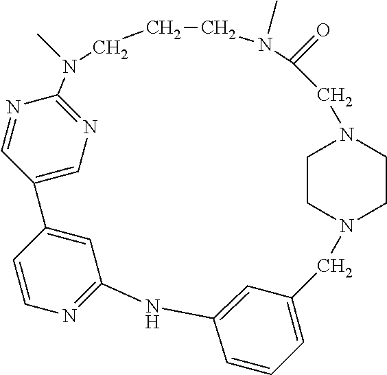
C1=CC=C2C=C1NC1=NC=CC(=C1)C1=CN=C(N=C1)N(C)CCCN(C)C(=O)CN1CCN(C2)CC1
